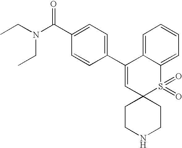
C1(C2=CC3(S(=O)(=O)C4=CC=CC=C24)CCNCC3)=CC=C(C(N(CC)CC)=O)C=C1
